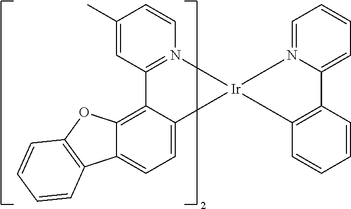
C1=C2C(=C3C(=C1)C1=C(O3)C=CC=C1)C1=N(C=CC(C)=C1)[Ir]21C2=C(C=CC=C2)C2=CC=CC=N21
